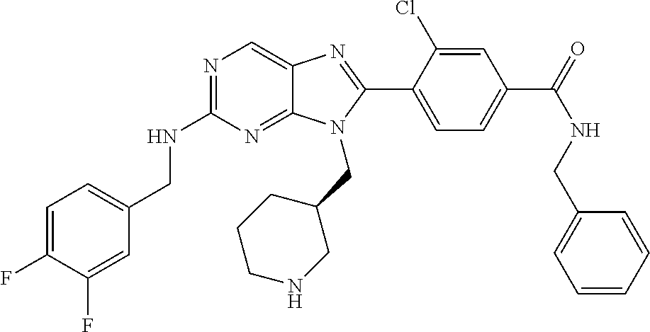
C1=C(F)C(F)=CC(CNC2=NC=C3C(=N2)N(CC2CCCNC2)C(C2=CC=C(C(=O)NCC4=CC=CC=C4)C=C2Cl)=N3)=C1
